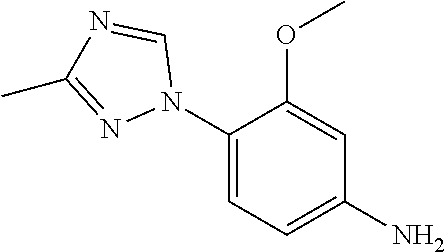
C1(N2C=NC(C)=N2)=CC=C(N)C=C1OC
